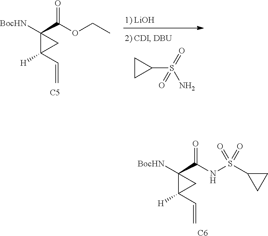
C1CC1S(=O)(=O)N.[BocHN]C1(C(OCC)=O)C(C=C)([H])C1.[C5].[BocHN]C1(C(NS(C2CC2)(=O)=O)=O)C(C=C)([H])C1.[C6]
